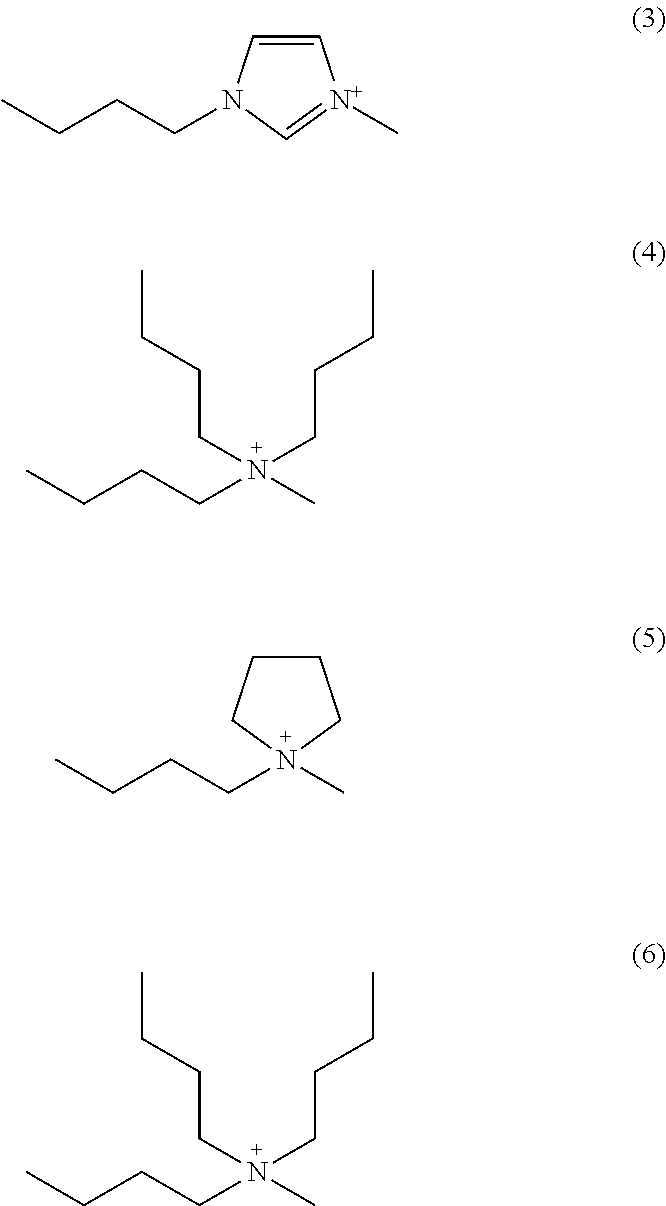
C1=CN(CCCC)C=[N+]1C.CCCCN(C)(CCCC)CCCC.CCCCN1(C)CCCC1.CCCCN(C)(CCCC)CCCC
